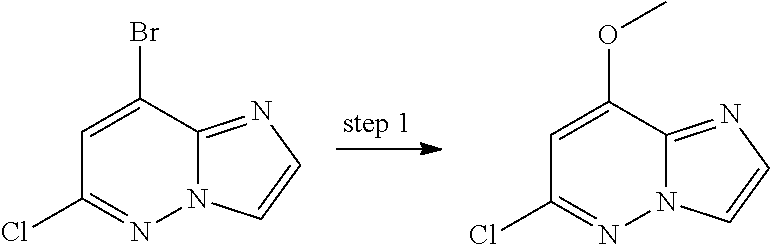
C1=C(Br)C2=NC=CN2N=C1Cl.C1=C(OC)C2=NC=CN2N=C1Cl
